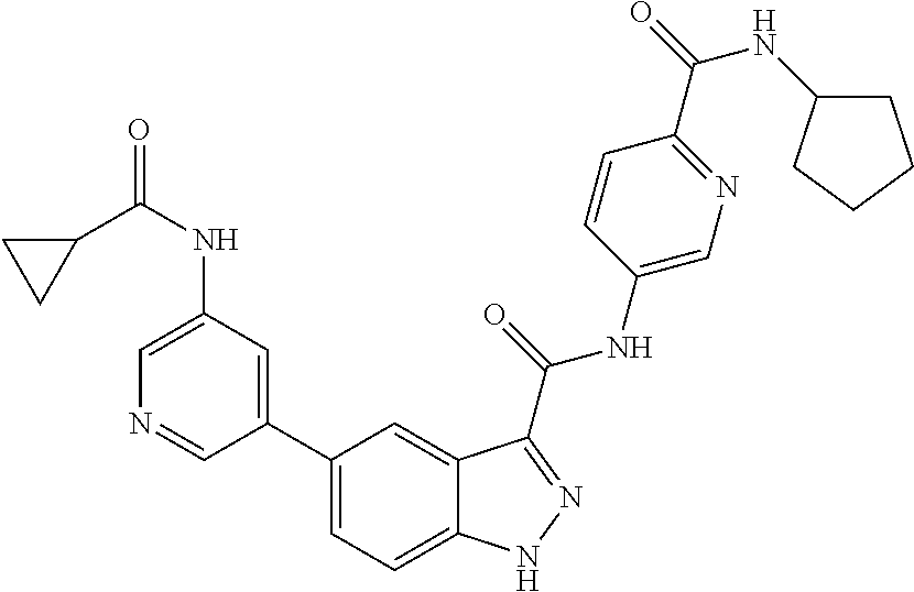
C1(NC(C2CC2)=O)=CN=CC(C2=CC=C3C(=C2)C(C(NC2=CN=C(C(=O)NC4CCCC4)C=C2)=O)=NN3)=C1
